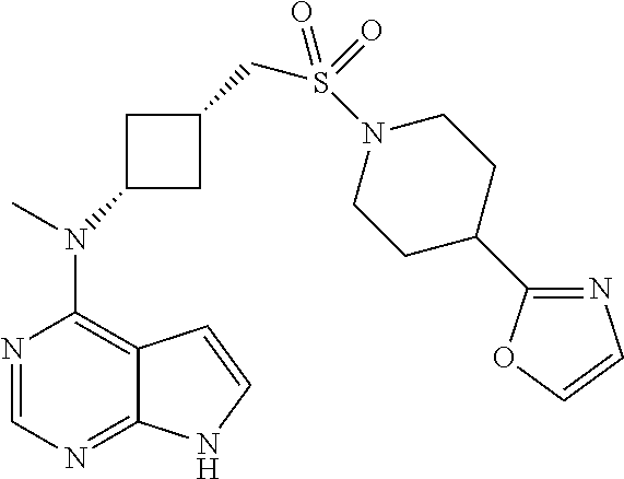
N1=CN=C2C(=C1N(C)C1CC(CS(=O)(=O)N3CCC(C4=NC=CO4)CC3)C1)C=CN2
